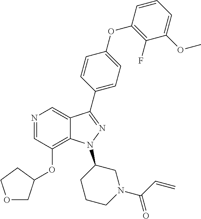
N1=CC(OC2COCC2)=C2C(=C1)C(C1=CC=C(OC3=C(F)C(OC)=CC=C3)C=C1)=NN2C1CCCN(C(=O)C=C)C1
